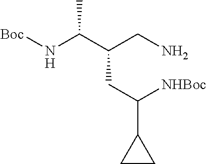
[Boc]NC(C(CN)CC(C1CC1)[NHBoc])C
